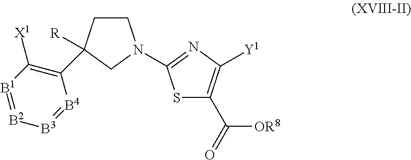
C1CC(C2=C([X1])[B1]=[B2][B3]=[B4]2)([R])CN1C1=NC([Y1])=C(C(=O)[OR8])S1
